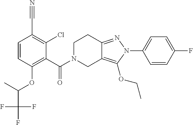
C1=CC(OC(C(F)(F)F)C)=C(C(N2CC3=C(OCC)N(C4=CC=C(F)C=C4)N=C3CC2)=O)C(Cl)=C1C#N
